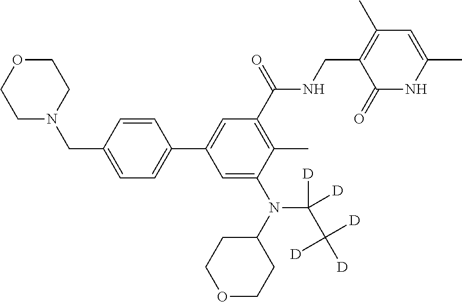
O1CCN(CC2=CC=C(C3=CC(C(NCC4=C(C)C=C(C)NC4=O)=O)=C(C)C(N(C(C([D])([D])[D])([D])[D])C4CCOCC4)=C3)C=C2)CC1
